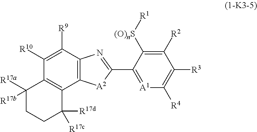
C1([R10])=C([R9])C2=C(C3=C1C([R17a])([R17b])CCC3([R17d])[R17c])[A2]C(C1=[A1]C([R4])=C([R3])C([R2])=C1[(O)nS][R1])=N2
